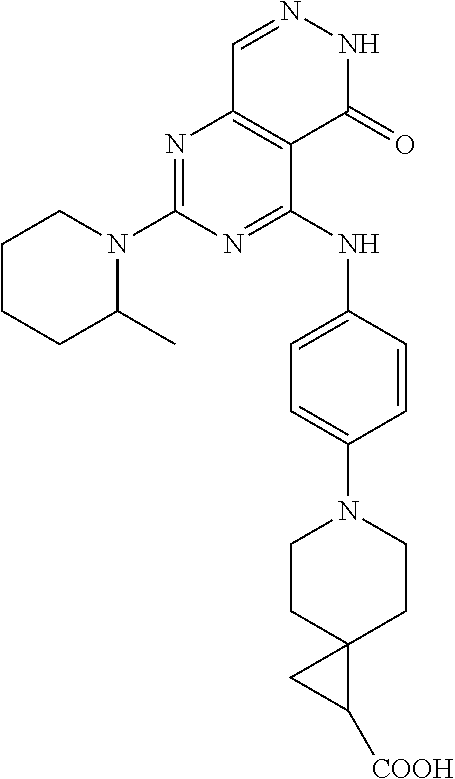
C1CCC(C)N(C2=NC3=C(C(NC4=CC=C(N5CCC6(CC5)C([COOH])C6)C=C4)=N2)C(=O)NN=C3)C1
